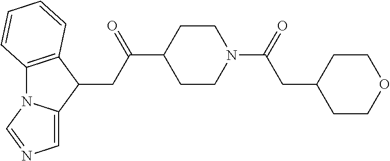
C1CN(C(CC2CCOCC2)=O)CCC1C(=O)CC1C2=C(N3C1=CN=C3)C=CC=C2
